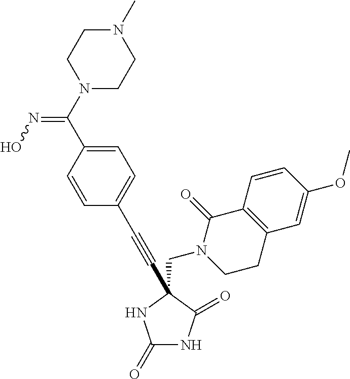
C1(=O)NC(=O)C(C#CC2=CC=C(C(N3CCN(C)CC3)=NO)C=C2)(CN2CCC3=C(C2=O)C=CC(OC)=C3)N1
